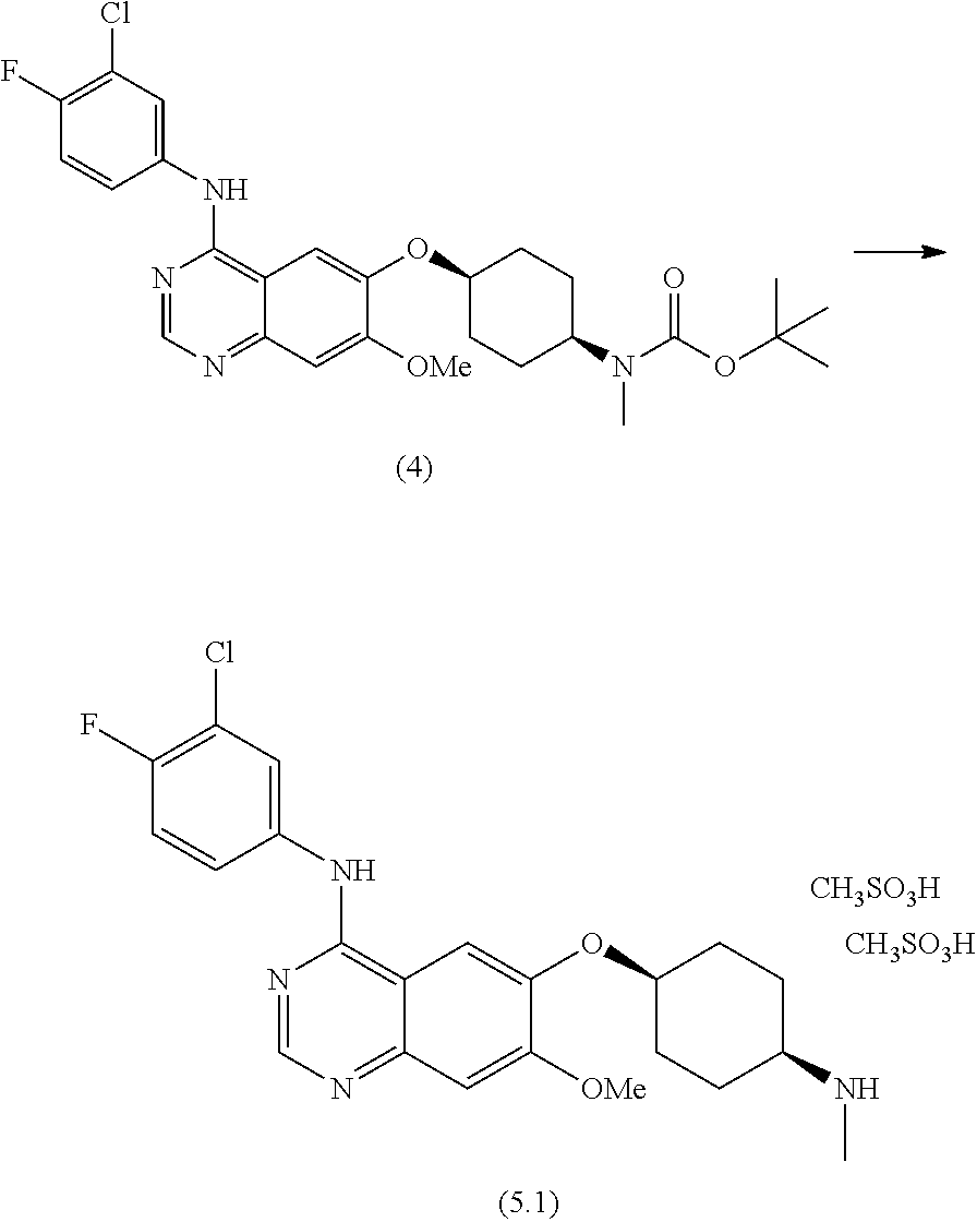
C1(NC2=C3C(=NC=N2)C=C([OMe])C(OC2CCC(NC)CC2)=C3)=CC(Cl)=C(F)C=C1.[CH3SO3H].[CH3SO3H].C1(NC2=C3C(=NC=N2)C=C([OMe])C(OC2CCC(N(C)C(OC(C)(C)C)=O)CC2)=C3)=CC(Cl)=C(F)C=C1
